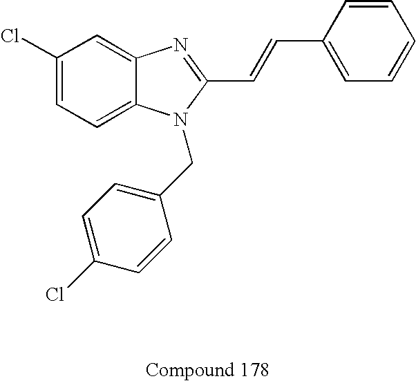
C1(Cl)=CC=C2C(=C1)N=C(C=CC1=CC=CC=C1)N2CC1=CC=C(Cl)C=C1
